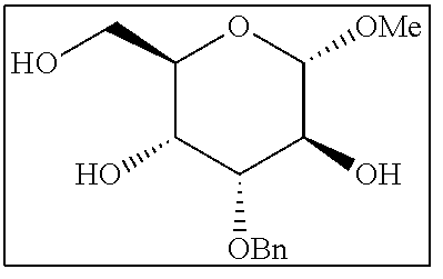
C1(CO)C(O)C([OBn])C(O)C([OMe])O1
